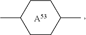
C1CC(C)CCC1C.[A53]
